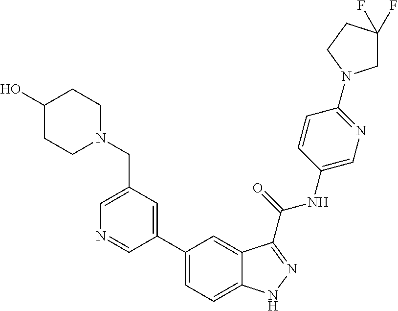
C1(CN2CCC(O)CC2)=CN=CC(C2=CC=C3C(=C2)C(C(NC2=CN=C(N4CC(F)(F)CC4)C=C2)=O)=NN3)=C1
